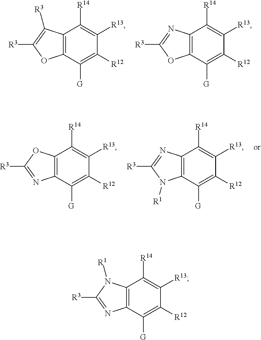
C12=C(C([G])=C([R12])C([R13])=C1[R14])OC([R3])=C2[R3].C12=C(C([G])=C([R12])C([R13])=C1[R14])OC([R3])=N2.C12=C(C([G])=C([R12])C([R13])=C1[R14])N=C([R3])O2.C12=C(C([G])=C([R12])C([R13])=C1[R14])N([R1])C([R3])=N2.C12=C(C([G])=C([R12])C([R13])=C1[R14])N=C([R3])N2[R1]
